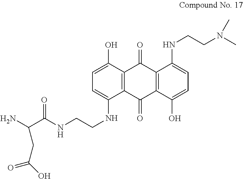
C12=C(C(O)=CC=C1NCCNC(=O)C(CC(O)=O)N)C(=O)C1=C(C2=O)C(O)=CC=C1NCCN(C)C
